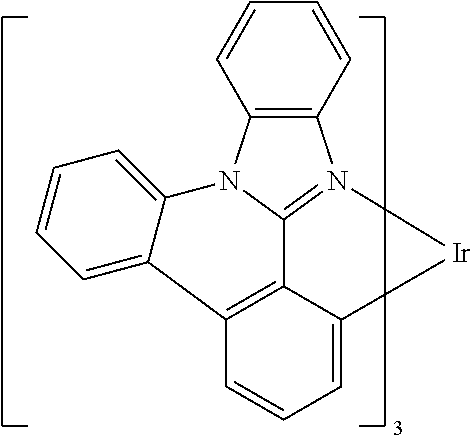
C12=C3C(=CC=C1)[Ir]N1=C3N(C3=C1C=CC=C3)C1=CC=CC=C21
